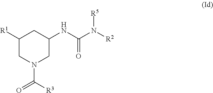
C1([R1])CN(C([R3])=O)CC(NC(N([R2])[R5])=O)C1
